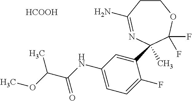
C1CC(N)=NC(C2=CC(NC(C(C)OC)=O)=CC=C2F)(C)C(F)(F)O1.[HCOOH]
